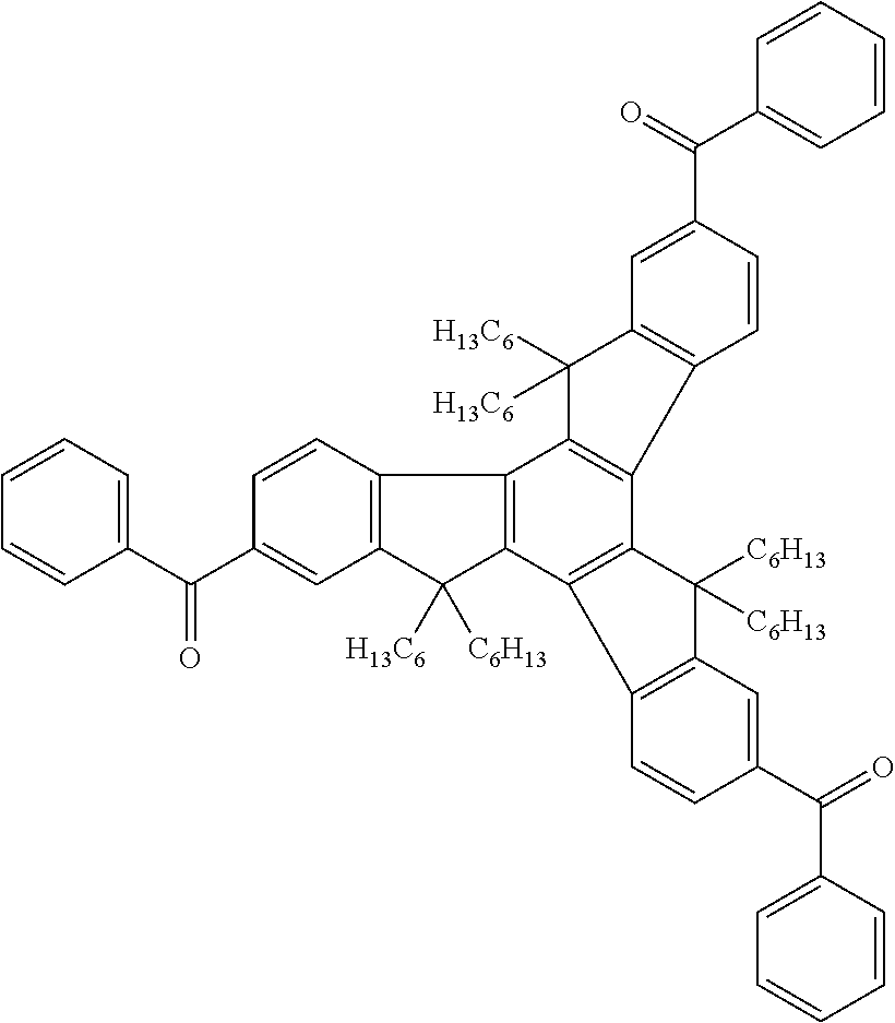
C1(C(C2=CC=CC=C2)=O)=CC2=C(C=C1)C1=C(C2([C6H13])[H13C6])C2=C(C3=C1C([H13C6])([H13C6])C1=C3C=CC(C(C3=CC=CC=C3)=O)=C1)C([C6H13])([C6H13])C1=C2C=CC(C(C2=CC=CC=C2)=O)=C1
